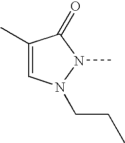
C1(C)=CN(CCC)N(C)C1=O
